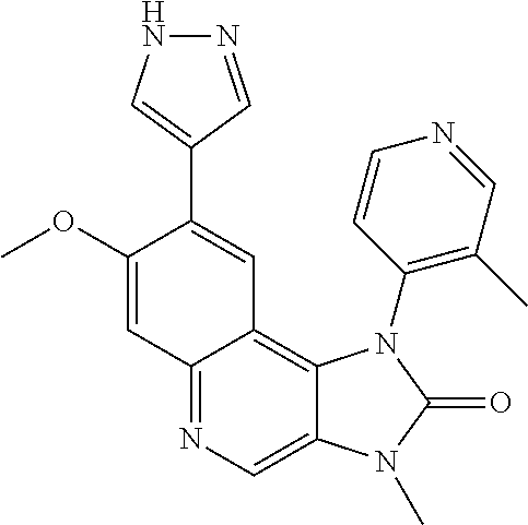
C1(OC)=CC2=NC=C3C(=C2C=C1C1=CNN=C1)N(C1=C(C)C=NC=C1)C(=O)N3C
